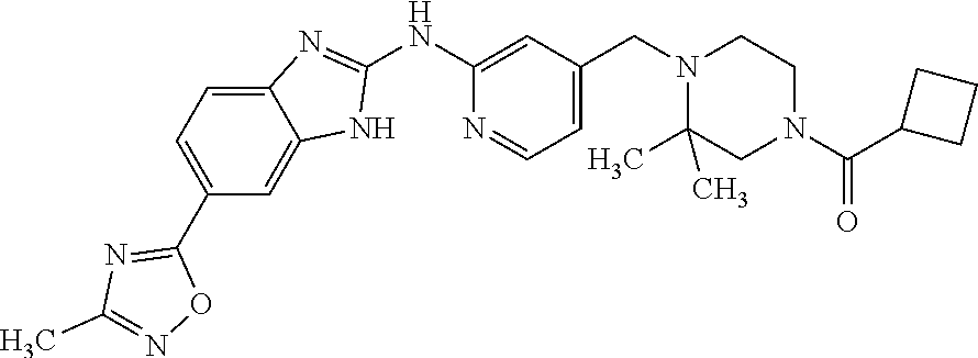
C1(C2=NC(C)=NO2)=CC=C2C(=C1)NC(NC1=CC(CN3C(C)(C)CN(C(C4CCC4)=O)CC3)=CC=N1)=N2
